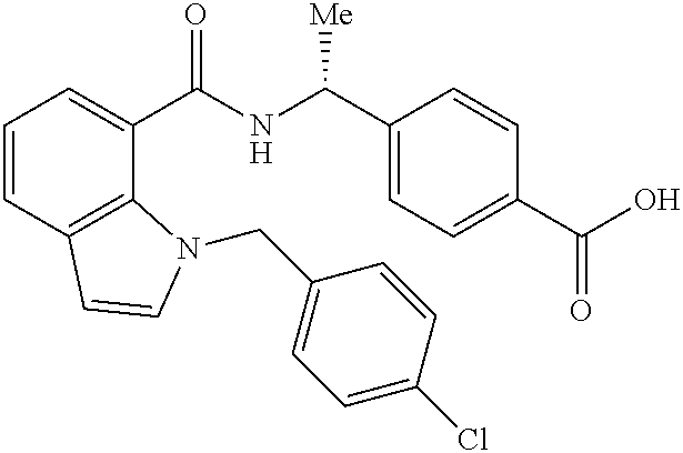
C1=CC2=C(C(C(NC(C3=CC=C(C(O)=O)C=C3)[Me])=O)=C1)N(CC1=CC=C(Cl)C=C1)C=C2
